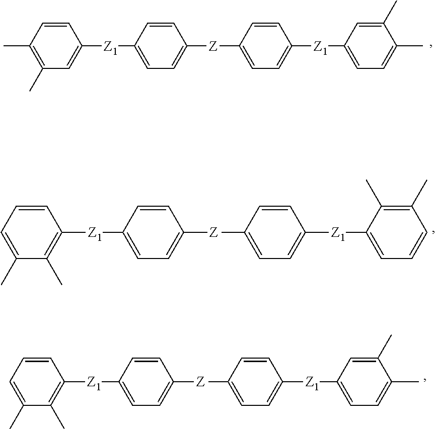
C1=CC(C)=C(C)C=C1[Z1]C1=CC=C([Z]C2=CC=C([Z1]C3=CC=C(C)C(C)=C3)C=C2)C=C1.C1=CC=C(C)C(C)=C1[Z1]C1=CC=C([Z]C2=CC=C([Z1]C3=CC=C(C)C(C)=C3)C=C2)C=C1.C1=CC=C(C)C(C)=C1[Z1]C1=CC=C([Z]C2=CC=C([Z1]C3=CC=CC(C)=C3C)C=C2)C=C1
